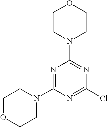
C1OCCN(C2=NC(N3CCOCC3)=NC(Cl)=N2)C1
